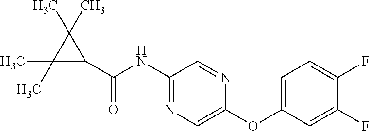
C1(C(=O)NC2=NC=C(OC3=CC=C(F)C(F)=C3)N=C2)C(C)(C)C1(C)C
